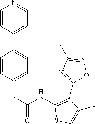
C1(CC(=O)NC2=C(C3=NC(C)=NO3)C(C)=CS2)=CC=C(C2=CC=NC=C2)C=C1
